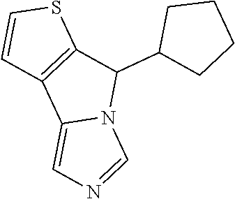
C1(C2C3=C(C4=CN=CN24)C=CS3)CCCC1
